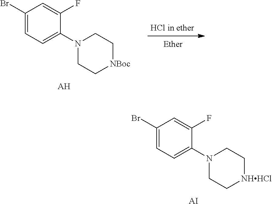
C1(Br)=CC=C(N2CC[NHHCl]CC2)C(F)=C1.[AI].C1(Br)=CC=C(N2CC[NBoc]CC2)C(F)=C1.[AH]
